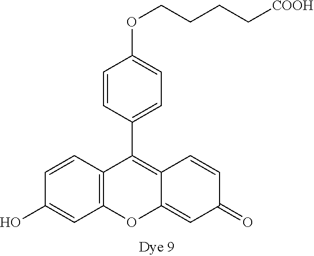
OC1=CC2=C(C=C1)C(C1=CC=C(OCCCC[COOH])C=C1)=C1C(=CC(=O)C=C1)O2
